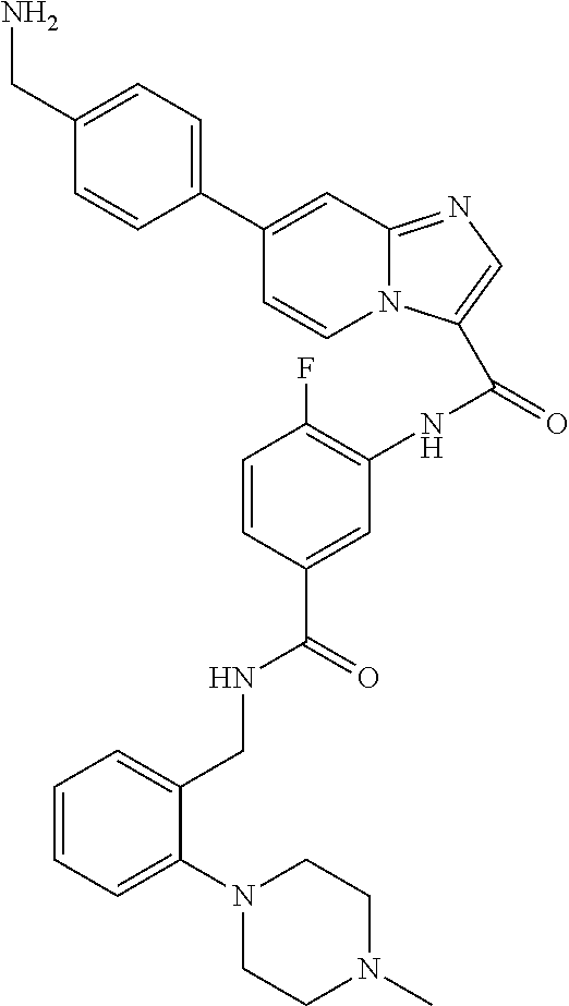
C1=CC=C(N2CCN(C)CC2)C(CNC(C2=CC(NC(=O)C3=CN=C4N3C=CC(C3=CC=C(CN)C=C3)=C4)=C(F)C=C2)=O)=C1
